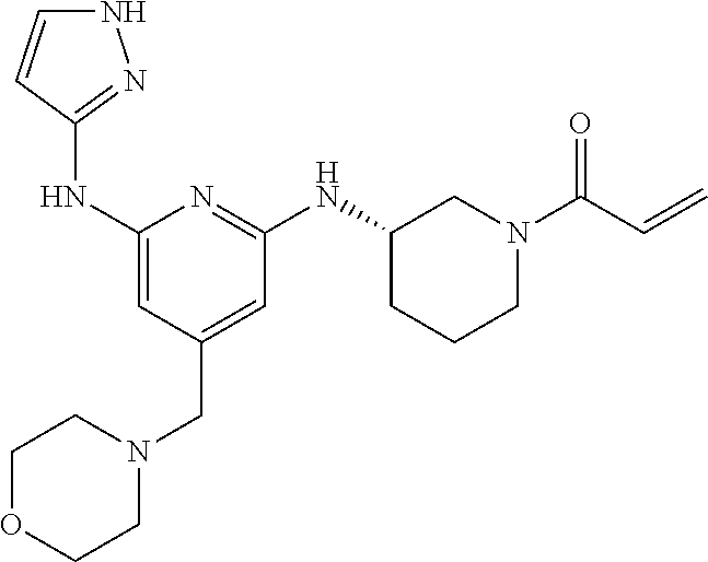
N1C=CC(NC2=CC(CN3CCOCC3)=CC(NC3CCCN(C(C=C)=O)C3)=N2)=N1
